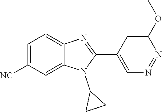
C1=C([NC])C=C2C(=C1)N=C(C1=CN=NC(OC)=C1)N2C1CC1
